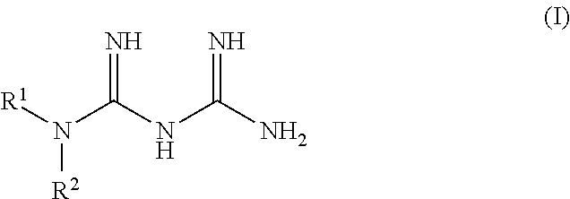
[R1]N(C(NC(N)=N)=N)[R2]
